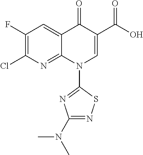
C1(F)=C(Cl)N=C2C(=C1)C(=O)C(C(O)=O)=CN2C1=NC(N(C)C)=NS1
